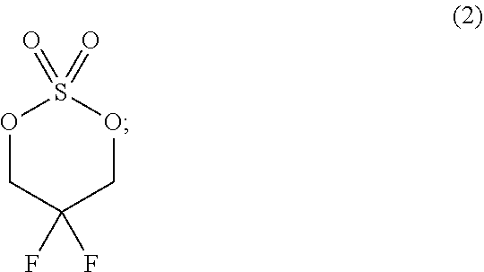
O1CC(F)(F)COS1(=O)=O
